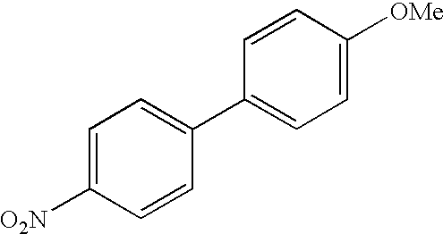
C1=C([O2N])C=CC(C2=CC=C([OMe])C=C2)=C1
